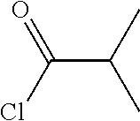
C(C(C)C)(Cl)=O
